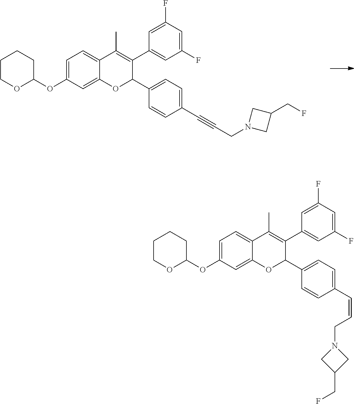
C1=C(OC2CCCCO2)C=C2C(=C1)C(C)=C(C1=CC(F)=CC(F)=C1)C(C1=CC=C(C=CCN3CC(CF)C3)C=C1)O2.C1=C(OC2CCCCO2)C=C2C(=C1)C(C)=C(C1=CC(F)=CC(F)=C1)C(C1=CC=C(C#CCN3CC(CF)C3)C=C1)O2
